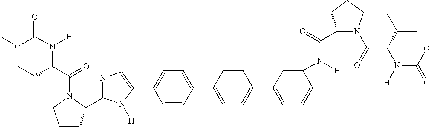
N1=C(C2CCCN2C(C(C(C)C)N(C(OC)=O)[H])=O)N([H])C(C2=CC=C(C3=CC=C(C4=CC=CC(N([H])C(=O)C5N(C(=O)C(C(C)C)N([H])C(OC)=O)CCC5)=C4)C=C3)C=C2)=C1
